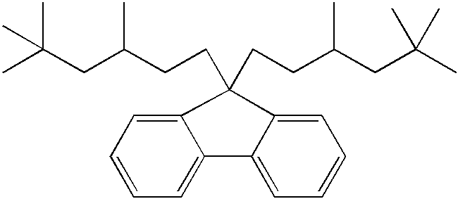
C(C1(CCC(CC(C)(C)C)C)C2=CC=CC=C2C2=CC=CC=C21)CC(CC(C)(C)C)C
